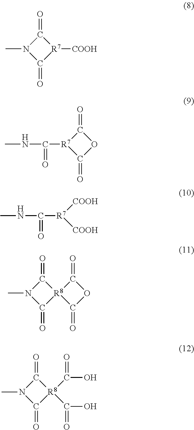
N1(C)C(=O)[R7]([COOH])C1=O.[R7]1(C(NC)=O)C(=O)OC1=O.[R7]([COOH])([COOH])C(NC)=O.[R8]12(C(=O)OC1=O)C(=O)N(C)C2=O.[R8]1(C(=O)O)(C(=O)O)C(=O)N(C)C1=O
